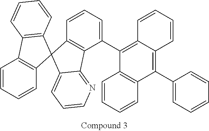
C1=CC=CC2=C1C(C1=CC=CC3=C1C1=NC=CC=C1C31C3=C(C=CC=C3)C3=C1C=CC=C3)=C1C(=C2C2=CC=CC=C2)C=CC=C1
